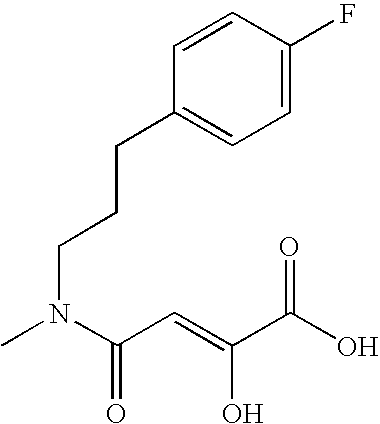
C1=CC(F)=CC=C1CCCN(C)C(C=C(C(O)=O)O)=O
